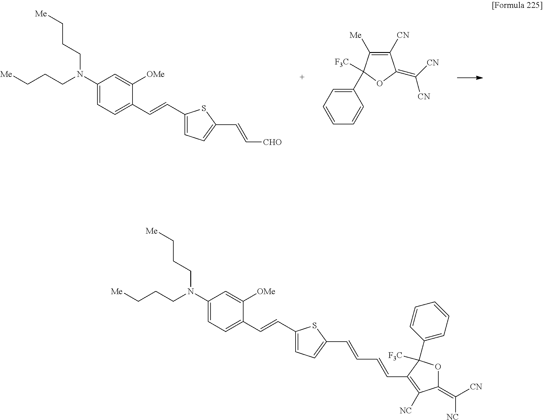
C1(C2([F3C])C([Me])=C([CN])C(=C([CN])[CN])O2)=CC=CC=C1.C1(N(CCC[Me])CCC[Me])=CC=C(C=CC2=CC=C(C=C[CHO])S2)C([OMe])=C1.C1(N(CCC[Me])CCC[Me])=CC=C(C=CC2=CC=C(C=CC=CC3=C([NC])C(=C([NC])[CN])OC3(C3=CC=CC=C3)[F3C])S2)C([OMe])=C1
